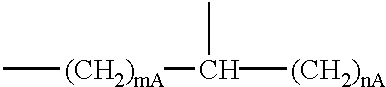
C[(CH2)mA]C([(CH2)nA])C
